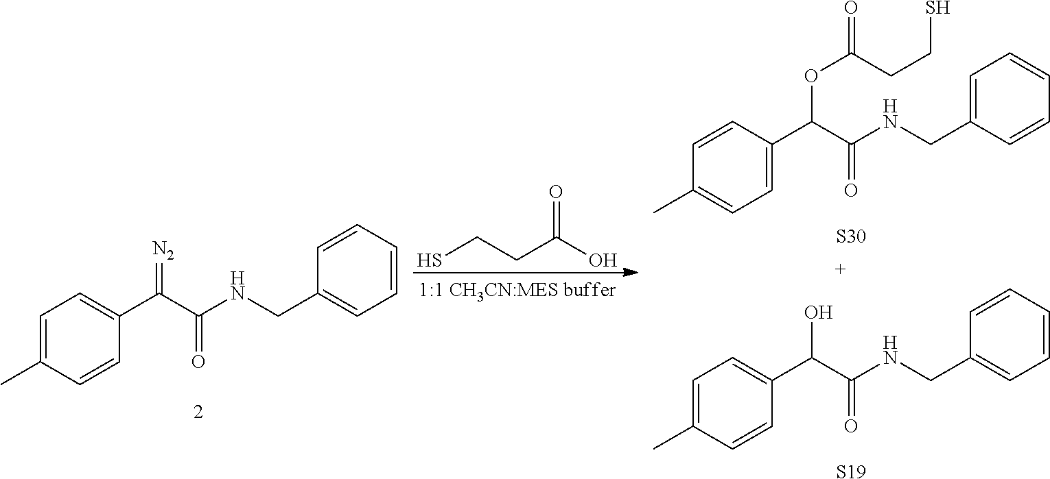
C1=C(C)C=CC(C(=[N2])C(NCC2=CC=CC=C2)=O)=C1.C1=C(C)C=CC(C(O)C(NCC2=CC=CC=C2)=O)=C1.[S19].C(CC(=O)O)S.C1=CC(C(OC(=O)CCS)C(NCC2=CC=CC=C2)=O)=CC=C1C.[S30]
